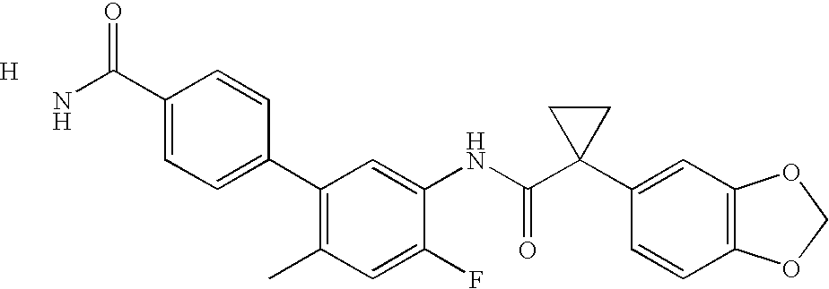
C1(C2=CC=C(C(N)=O)C=C2)=C(C)C=C(F)C(NC(C2(C3=CC4=C(C=C3)OCO4)CC2)=O)=C1.[H]
